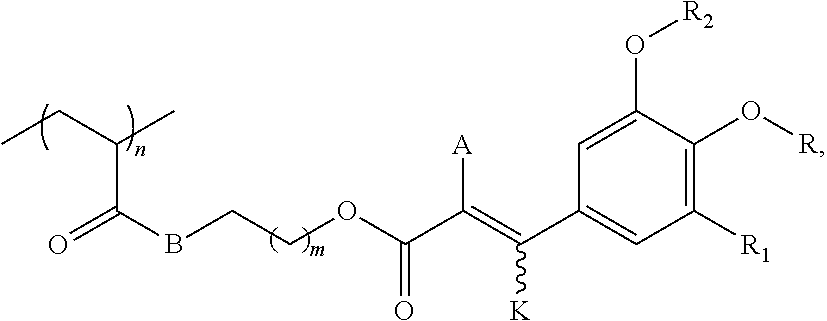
O=C(BCCOC(C(=C(C1=CC([R1])=C(O[R])C(O[R2])=C1)[K])[A])=O)C(C)CC
